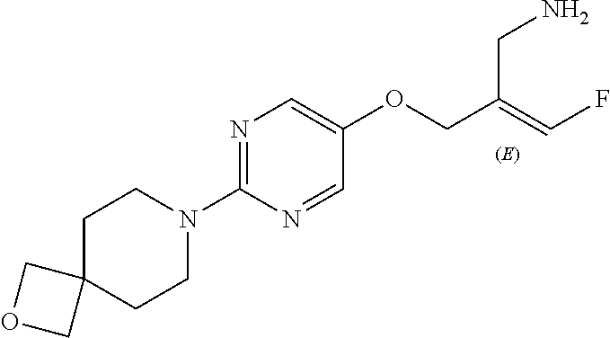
C1C2(CCN(C3=NC=C(OCC(=CF)CN)C=N3)C1)COC2
